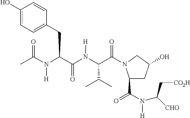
CC(N(C(C(N(C(C(=O)N1C(C(N(C([CHO])C[CO2H])[H])=O)CC(O)C1)C(C)C)[H])=O)CC1=CC=C(O)C=C1)[H])=O
